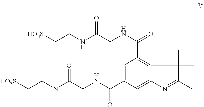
[HO3S]CCNC(CNC(=O)C1=C2C(=CC(C(NCC(NCC[HO3S])=O)=O)=C1)N=C(C)C2(C)C)=O
